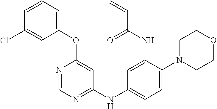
C1=CC=C(OC2=CC(NC3=CC=C(N4CCOCC4)C(NC(=O)C=C)=C3)=NC=N2)C=C1Cl
